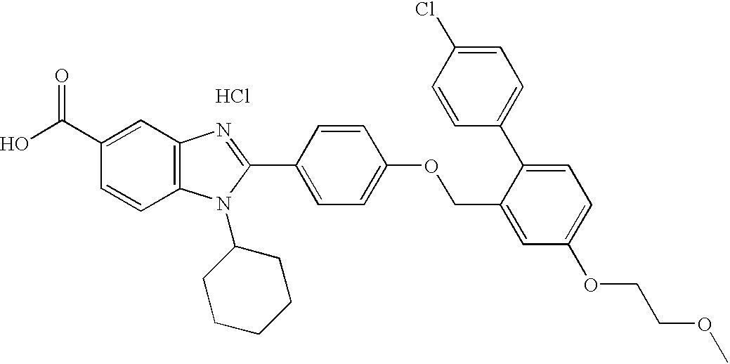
OC(C1=CC2=C(C=C1)N(C1CCCCC1)C(C1=CC=C(OCC3=CC(OCCOC)=CC=C3C3=CC=C(Cl)C=C3)C=C1)=N2)=O.Cl
